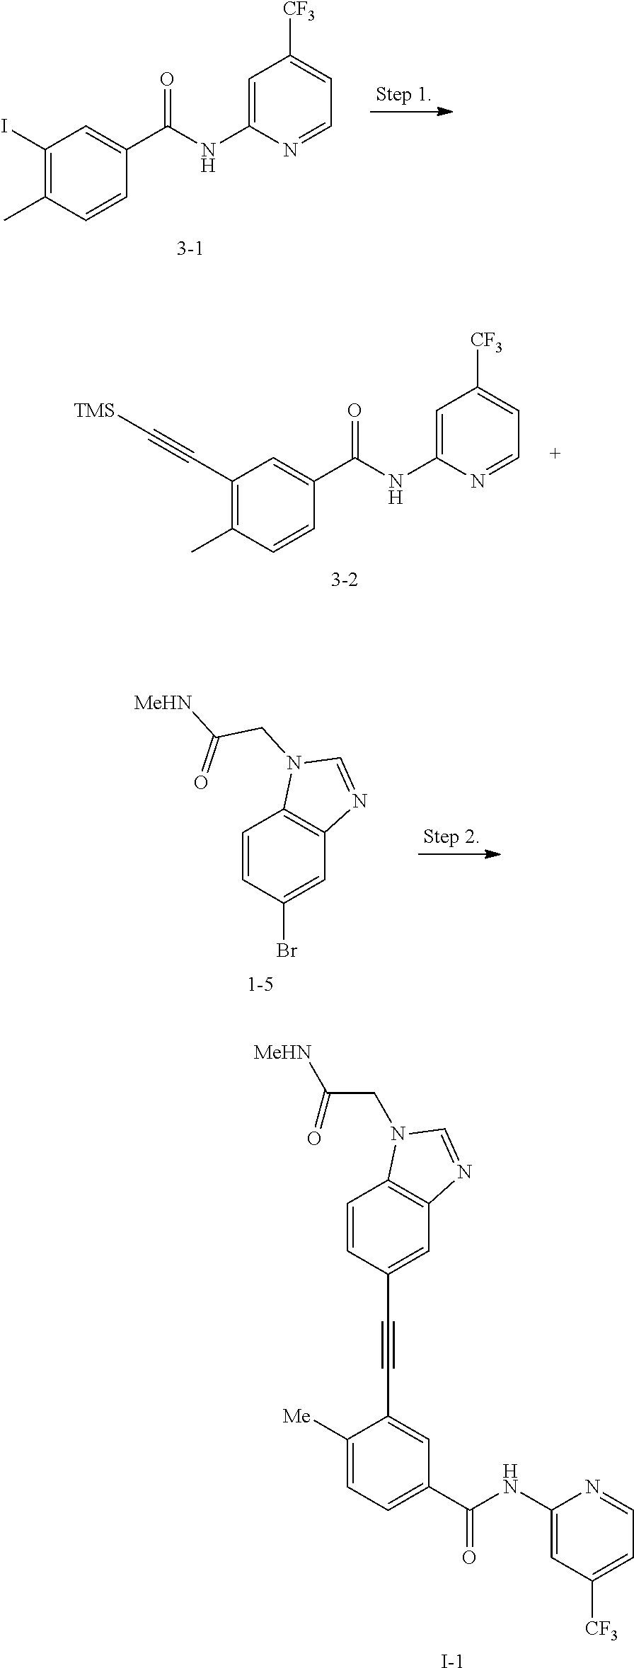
C1(I)=C(C)C=CC(C(NC2=CC([CF3])=CC=N2)=O)=C1.C1(C#C[TMS])=C(C)C=CC(C(NC2=CC([CF3])=CC=N2)=O)=C1.C1=CC(Br)=CC2=C1N(CC(=O)[MeHN])C=N2.C1([Me])=CC=C(C(NC2=CC([CF3])=CC=N2)=O)C=C1C#CC1=CC2=C(C=C1)N(CC([MeHN])=O)C=N2.[I-]
